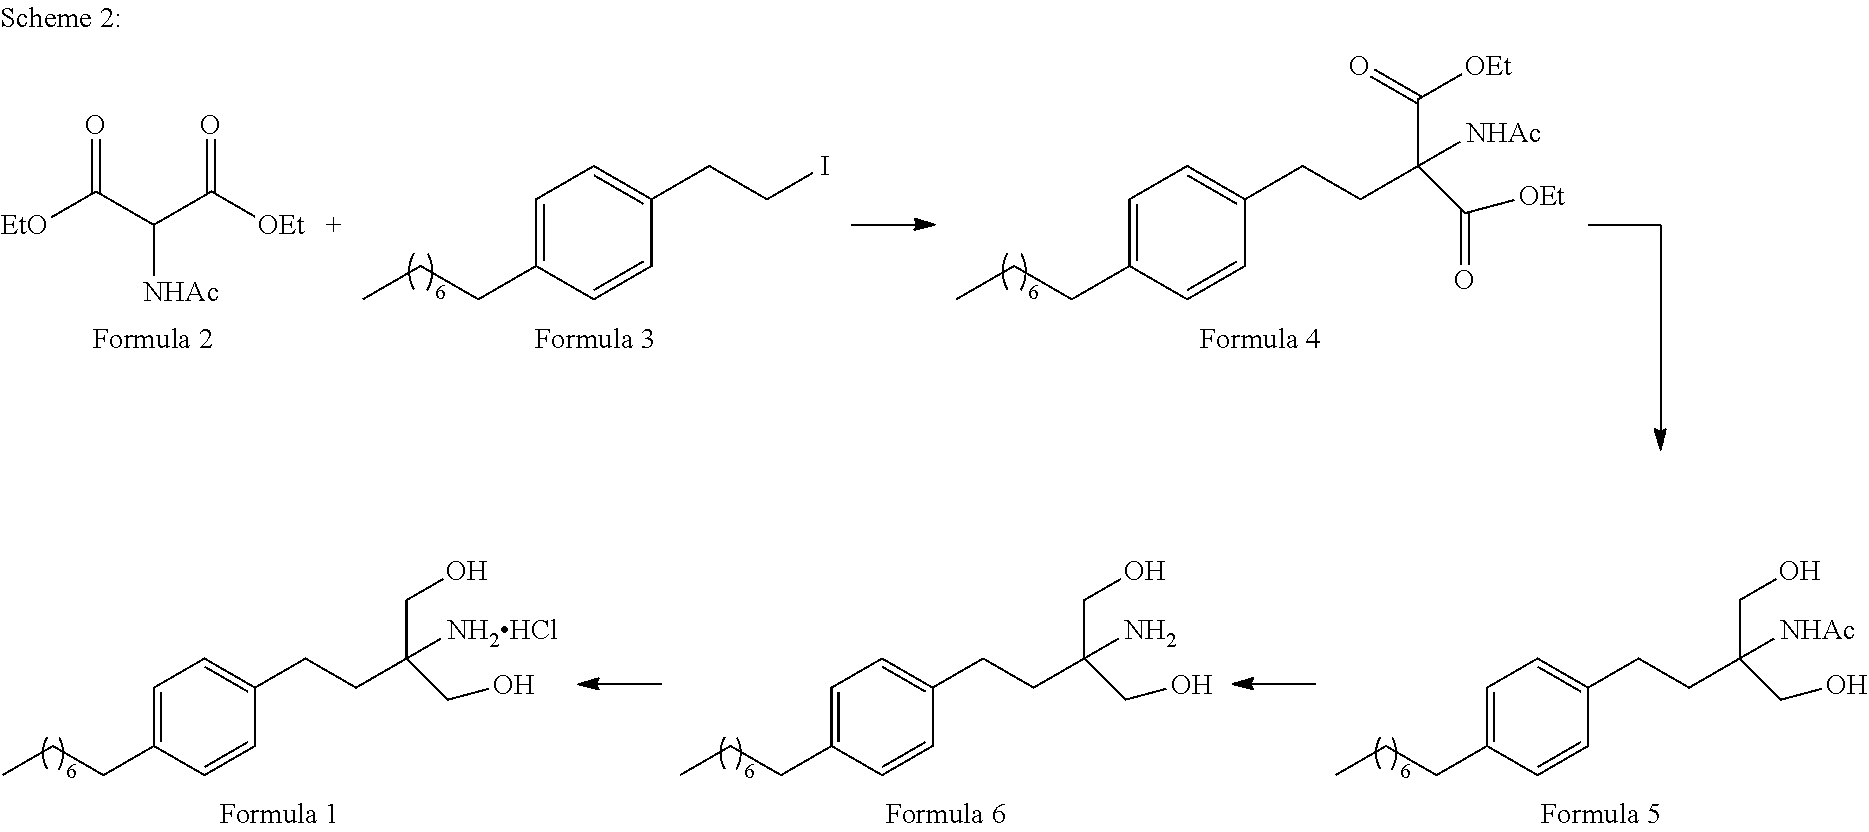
C1=C(CCC)C=CC(CCI)=C1.C1=C(CCC)C=CC(CCC(C([OEt])=O)([NHAc])C([OEt])=O)=C1.O=C(C(C([OEt])=O)[NHAc])[EtO].C1=C(CCC)C=CC(CCC(CO)(N)CO)=C1.C1=C(CCC)C=CC(CCC(CO)([NHAc])CO)=C1.C1=C(CCC)C=CC(CCC(CO)([NH2HCl])CO)=C1
